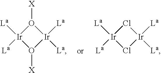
[La][Ir]1([La])O([X])[Ir]([La])([La])O1[X].[La][Ir]1([La])Cl[Ir]([La])([La])Cl1
